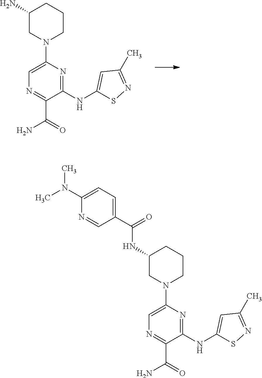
C1(NC2=CC(C)=NS2)=NC(N2CCCC(N)C2)=CN=C1C(N)=O.C1(NC2=CC(C)=NS2)=NC(N2CCCC(NC(C3=CC=C(N(C)C)N=C3)=O)C2)=CN=C1C(N)=O
